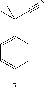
C1=C(C(C#N)(C)C)C=CC(F)=C1
